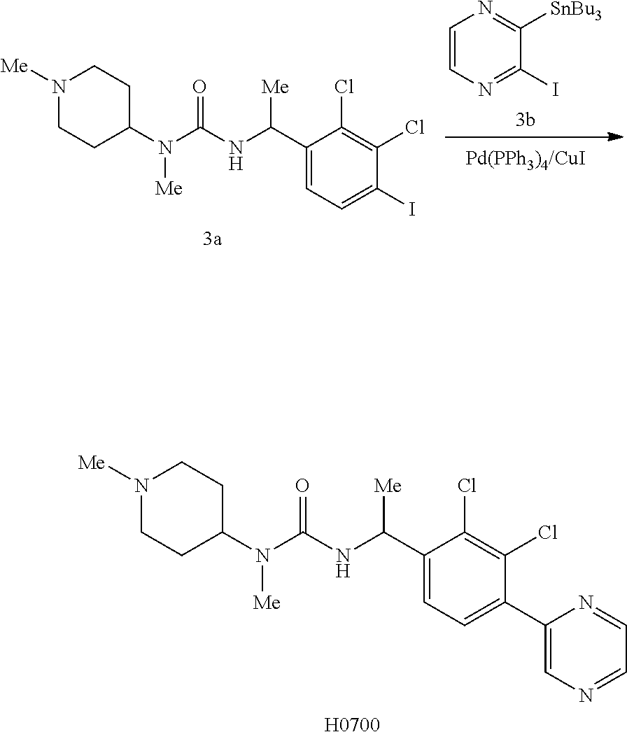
C1=CN=C([SnBu3])C(I)=N1.N1([Me])CCC(N([Me])C(NC(C2=CC=C(I)C(Cl)=C2Cl)[Me])=O)CC1.N1([Me])CCC(N([Me])C(NC(C2=CC=C(C3=CN=CC=N3)C(Cl)=C2Cl)[Me])=O)CC1.[H0700]
